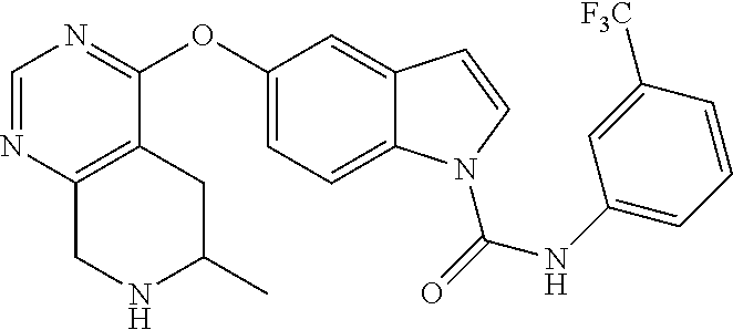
C1(OC2=NC=NC3=C2CC(C)NC3)=CC=C2C(=C1)C=CN2C(NC1=CC=CC([F3C])=C1)=O
